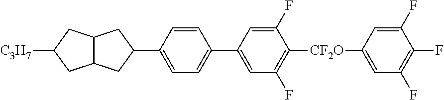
C12C(CC([C3H7])C1)CC(C1=CC=C(C3=CC(F)=C([CF2O]C4=CC(F)=C(F)C(F)=C4)C(F)=C3)C=C1)C2
